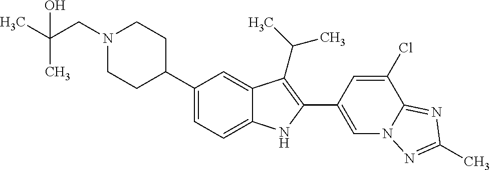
C1(C2CCN(CC(C)(C)O)CC2)=CC=C2C(=C1)C(C(C)C)=C(C1=CN3C(=NC(C)=N3)C(Cl)=C1)N2
